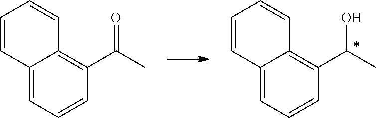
C12=CC=CC(C(C)O)=C1C=CC=C2.C12=CC=CC(C(C)=O)=C1C=CC=C2
